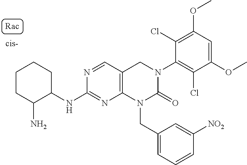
C1(NC2C(N)CCCC2)=NC2=C(C=N1)CN(C1=C(Cl)C(OC)=CC(OC)=C1Cl)C(=O)N2CC1=CC=CC([NO2])=C1
